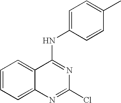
C1(NC2=CC=C(C)C=C2)=NC(Cl)=NC2=CC=CC=C12
